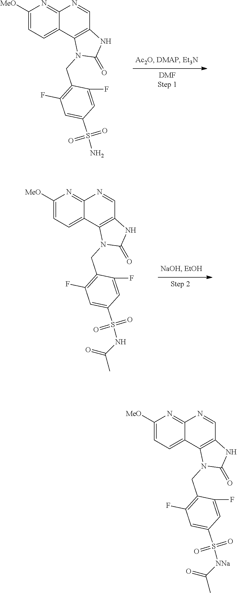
C1([MeO])=CC=C2C(=N1)N=CC1=C2N(CC2=C(F)C=C(S(N)(=O)=O)C=C2F)C(=O)N1.C1([MeO])=CC=C2C(=N1)N=CC1=C2N(CC2=C(F)C=C(S(NC(C)=O)(=O)=O)C=C2F)C(=O)N1.C1([MeO])=CC=C2C(=N1)N=CC1=C2N(CC2=C(F)C=C(S([NNa]C(C)=O)(=O)=O)C=C2F)C(=O)N1
